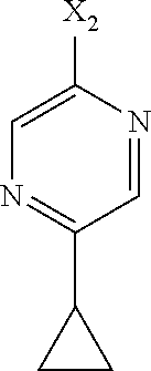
C1([X2])=CN=C(C2CC2)C=N1
